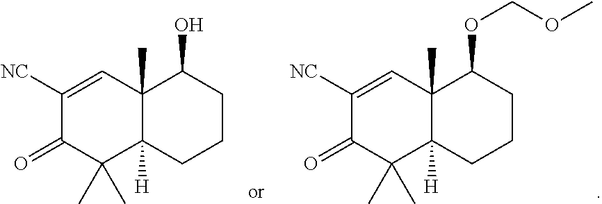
C1([NC])=CC2(C)C([H])(C(C)(C)C1=O)CCCC2OCOC.C1([NC])=CC2(C)C([H])(C(C)(C)C1=O)CCCC2O
